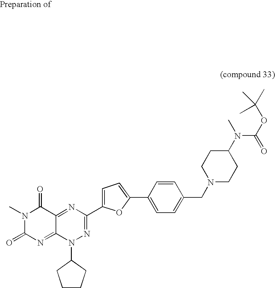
N1=C2C(=NC(=O)N(C)C2=O)N(C2CCCC2)N=C1C1=CC=C(C2=CC=C(CN3CCC(N(C)C(OC(C)(C)C)=O)CC3)C=C2)O1
